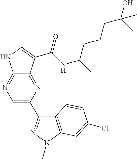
C12=NC=C(C3=NN(C)C4=C3C=CC(Cl)=C4)N=C1C(C(NC(C)CCCC(O)(C)C)=O)=CN2
